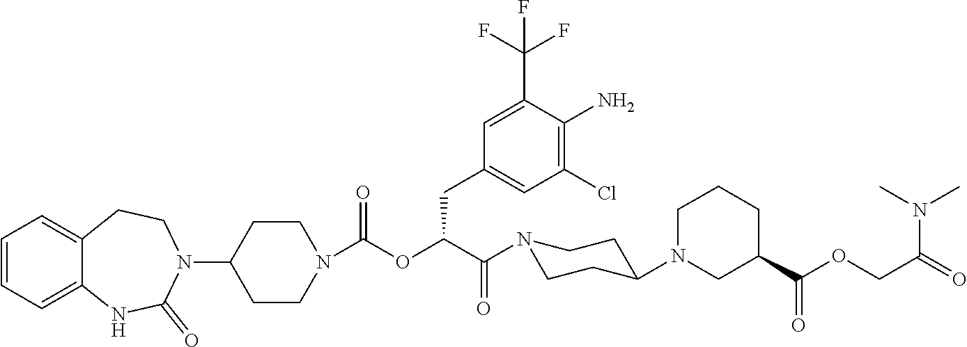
C1=CC=C2C(=C1)CCN(C1CCN(C(OC(C(N3CCC(N4CCCC(C(OCC(N(C)C)=O)=O)C4)CC3)=O)CC3=CC(Cl)=C(N)C(C(F)(F)F)=C3)=O)CC1)C(=O)N2
